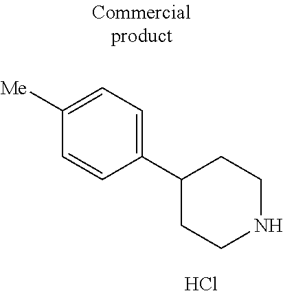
C1([Me])=CC=C(C2CCNCC2)C=C1.Cl
